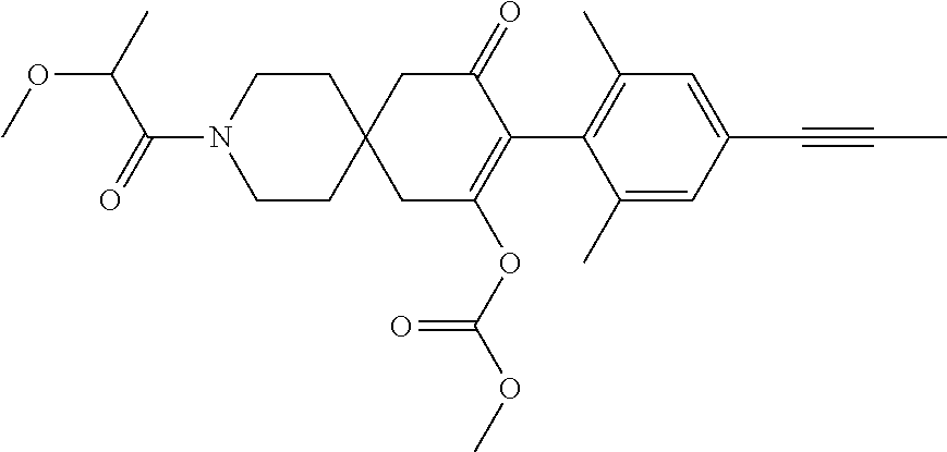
C1(C)=CC(C#CC)=CC(C)=C1C1=C(OC(OC)=O)CC2(CC1=O)CCN(C(=O)C(C)OC)CC2
